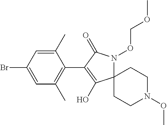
C12(N(OCOC)C(=O)C(C3=C(C)C=C(Br)C=C3C)=C1O)CCN(OC)CC2
